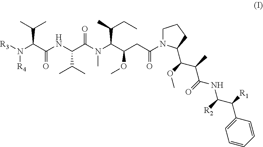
[R3]N(C(C(NC(C(N(C(C(OC)CC(N1CCCC1C(OC)C(C)C(=O)NC(C([R1])C1=CC=CC=C1)[R2])=O)C(CC)C)C)=O)C(C)C)=O)C(C)C)[R4]
